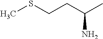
CSCCC(C)N
